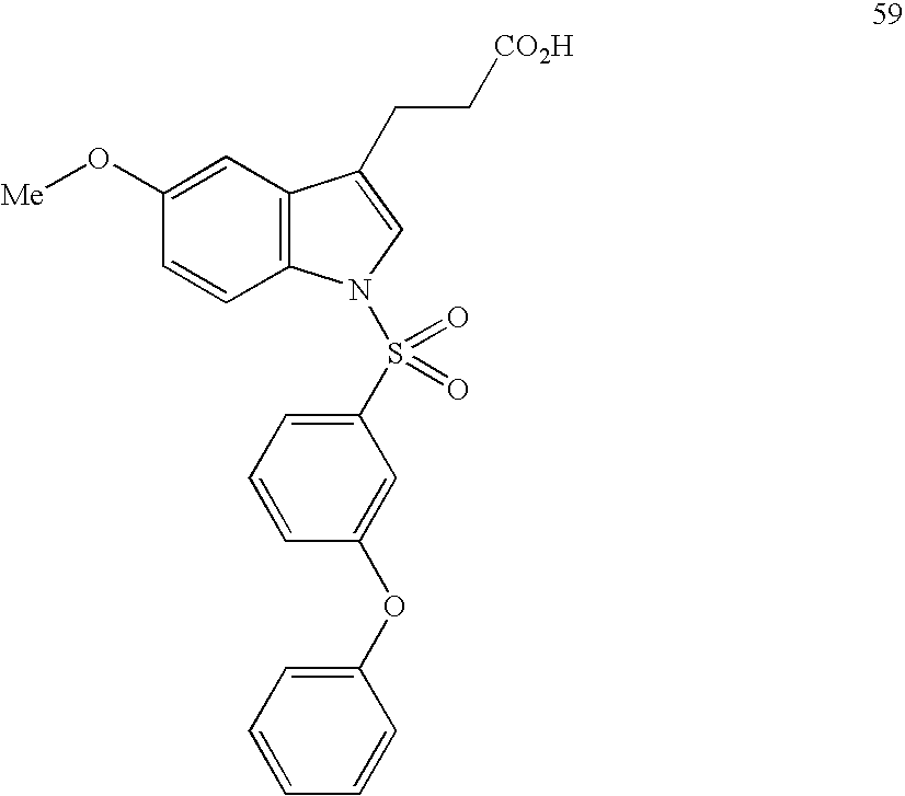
C1=C(O[Me])C=CC2=C1C(CC[CO2H])=CN2S(=O)(=O)C1=CC=CC(OC2=CC=CC=C2)=C1
